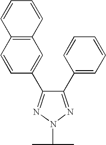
C1(C2=CC=CC=C2)=NN(C(C)C)N=C1C1=CC2=C(C=C1)C=CC=C2
